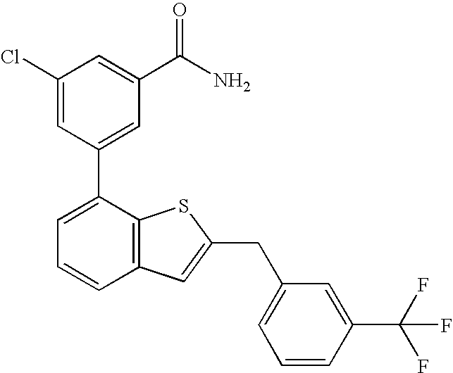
C1(Cl)=CC(C2=CC=CC3=C2SC(CC2=CC=CC(C(F)(F)F)=C2)=C3)=CC(C(N)=O)=C1
